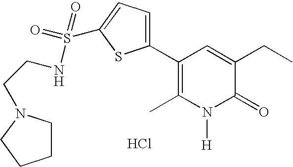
Cl.C1(C2=C(C)N([H])C(=O)C(CC)=C2)=CC=C(S(NCCN2CCCC2)(=O)=O)S1
